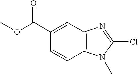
C1(C(OC)=O)=CC2=C(C=C1)N(C)C(Cl)=N2
